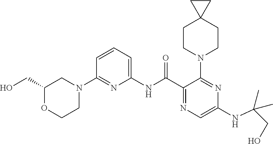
C1(NC(C2=NC=C(NC(C)(C)CO)N=C2N2CCC3(CC2)CC3)=O)=CC=CC(N2CC(CO)OCC2)=N1
